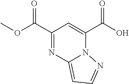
C1(C(OC)=O)=NC2=CC=NN2C(C(O)=O)=C1
